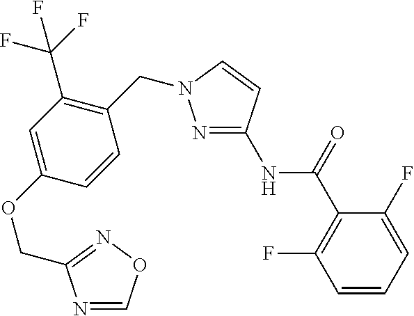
C1=CC=C(F)C(C(=O)NC2=NN(CC3=C(C(F)(F)F)C=C(OCC4=NOC=N4)C=C3)C=C2)=C1F
